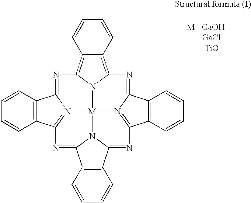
C12=C3N4C(=C1C=CC=C2)N=C1C2=C(C=CC=C2)C2=N1[M]41N4=C(C5=C(C=CC=C5)C4=N3)N=C3C4=C(C=CC=C4)C(=N2)N31
